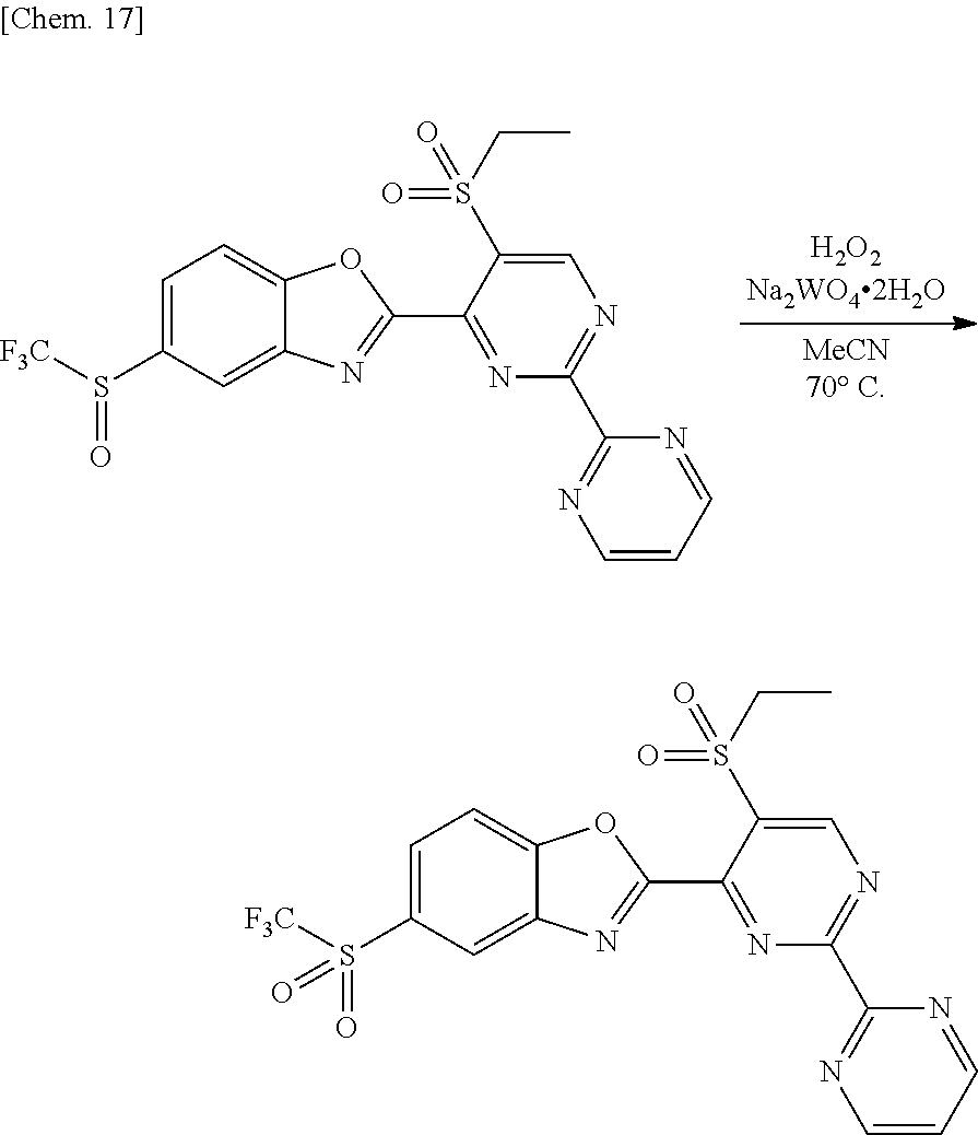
[F3C]S(C1=CC=C2C(=C1)N=C(C1=NC(C3=NC=CC=N3)=NC=C1S(=O)(CC)=O)O2)=O.[F3C]S(C1=CC=C2C(=C1)N=C(C1=NC(C3=NC=CC=N3)=NC=C1S(=O)(CC)=O)O2)(=O)=O
